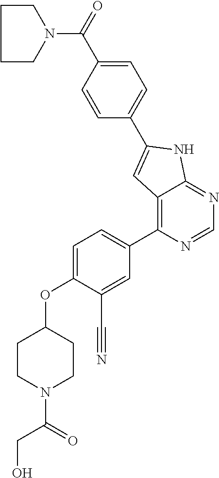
C1=C(OC2CCN(C(=O)CO)CC2)C(C#N)=CC(C2=C3C(=NC=N2)NC(C2=CC=C(C(=O)N4CCCC4)C=C2)=C3)=C1
